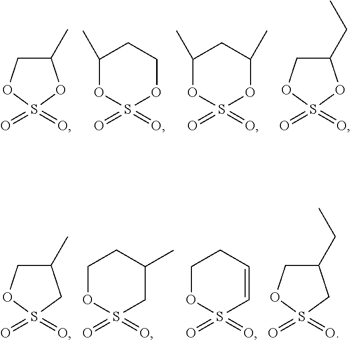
O=S1(=O)OC(C)CO1.O=S1(=O)OCCC(C)O1.O=S1(=O)OC(C)CC(C)O1.O=S1(=O)OC(CC)CO1.O=S1(=O)CC(C)CO1.O=S1(=O)CC(C)CCO1.O=S1(=O)C=CCCO1.O=S1(=O)CC(CC)CO1
